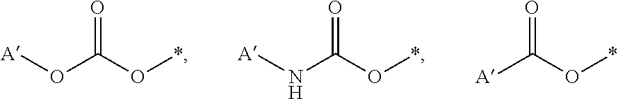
[A]OC(O*)=O.[A]NC(O*)=O.[A]C(O*)=O
